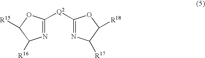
N1=C([Q2]C2=NC([R17])C([R18])O2)OC([R15])C1[R16]
